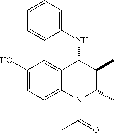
C1(O)=CC=C2C(=C1)C(NC1=CC=CC=C1)C(C)C(C)N2C(C)=O
